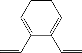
C1=CC=C(C=C)C(C=C)=C1
